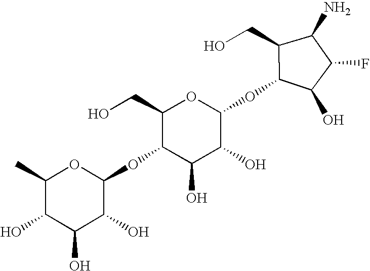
C1(C)C(O)C(O)C(O)C(OC2C(O)C(O)C(OC3C(O)C(F)C(N)C3CO)OC2CO)O1
